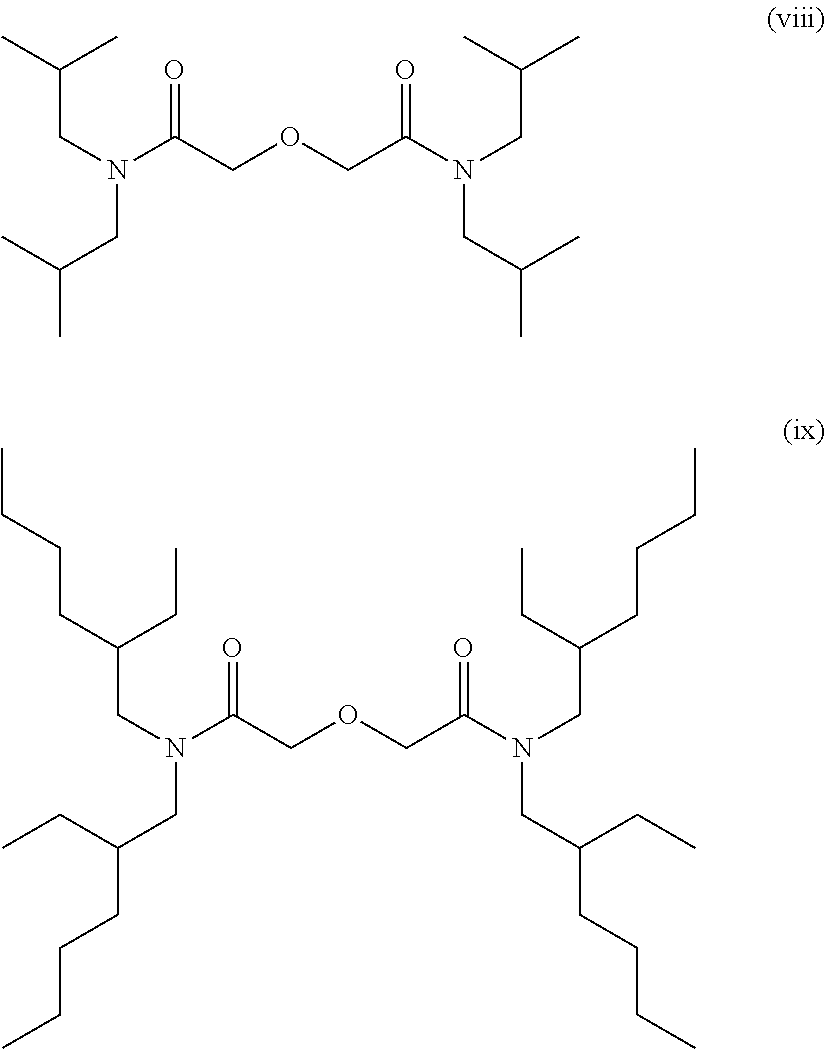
C(N(C(COCC(N(CC(C)C)CC(C)C)=O)=O)CC(C)C)C(C)C.C(N(C(COCC(N(CC(CCCC)CC)CC(CCCC)CC)=O)=O)CC(CCCC)CC)C(CCCC)CC
